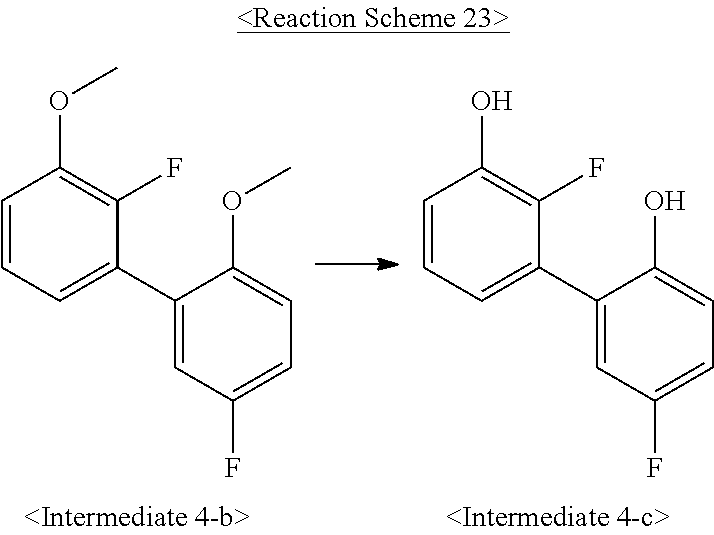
C1=CC=C(C2=CC(F)=CC=C2OC)C(F)=C1OC.C1=CC=C(C2=CC(F)=CC=C2O)C(F)=C1O
